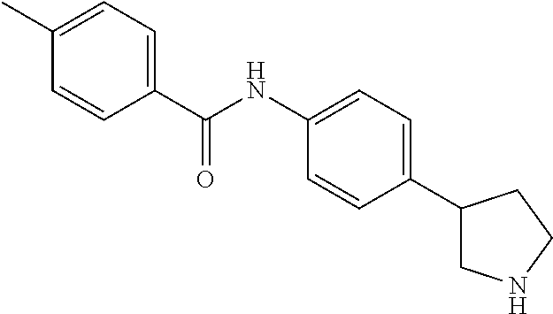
C1(C2CNCC2)=CC=C(NC(C2=CC=C(C)C=C2)=O)C=C1
